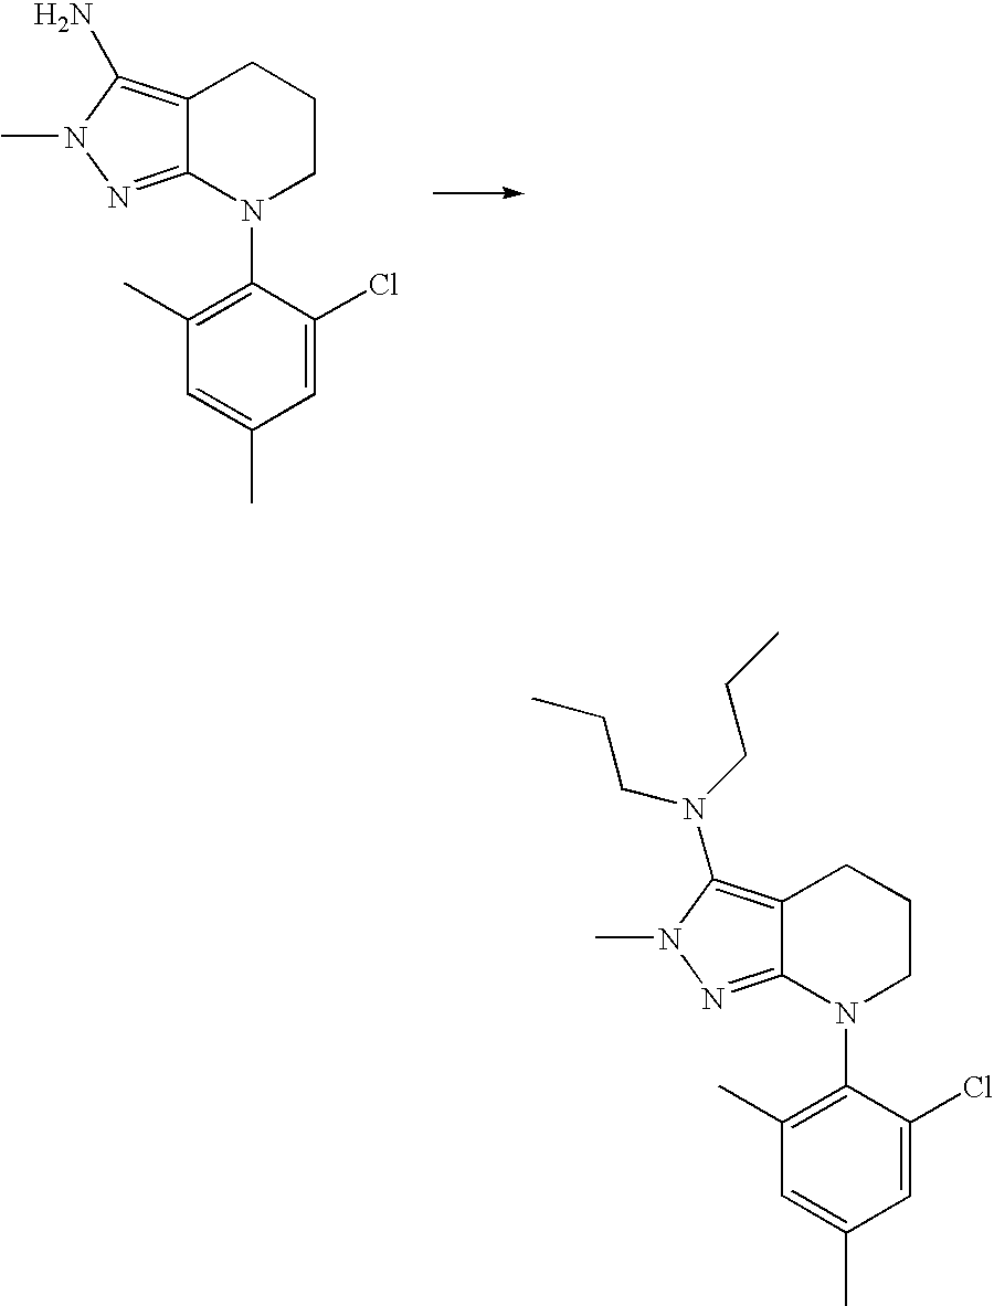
C1(C)=C(N2CCCC3=C(N)N(C)N=C23)C(Cl)=CC(C)=C1.C1(C)=C(N2CCCC3=C(N(CCC)CCC)N(C)N=C23)C(Cl)=CC(C)=C1
